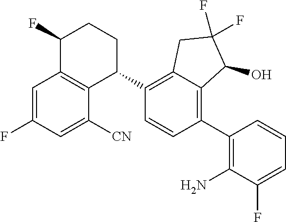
C1=C(F)C=C([CN])C2=C1C(F)CCC2C1=C2C(=C(C3=C(N)C(F)=CC=C3)C=C1)C(O)C(F)(F)C2
